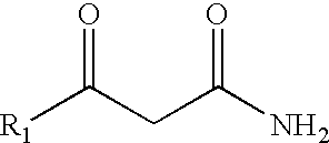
[R1]C(CC(N)=O)=O
